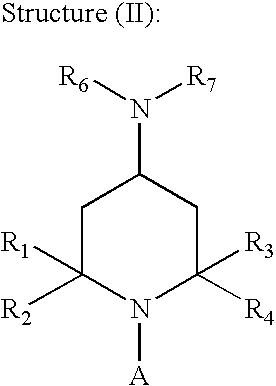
C1C([R2])([R1])N([A])C([R4])([R3])CC1N([R6])[R7]
